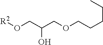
[R2]OCC(COCCCCC)O
